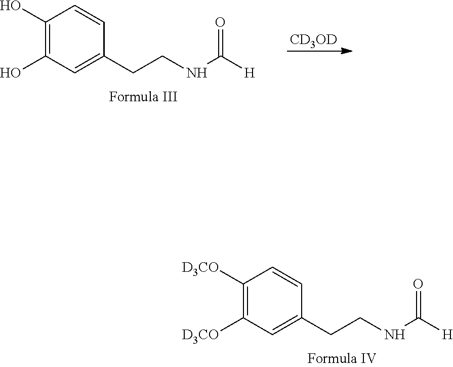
C1(O)=C(O)C=C(CCNC([H])=O)C=C1.[CD3OD].C1([D3CO])=C([D3CO])C=C(CCNC([H])=O)C=C1
